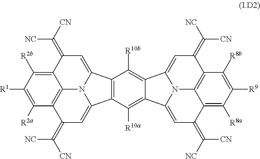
C1([R2a])=C([R1])C([R2b])=C2C3=C1C(=C([CN])[NC])C=C1C4=C(C(=CC2=C([CN])[NC])N31)C([R10b])=C1C(=C4[R10a])C2=CC(=C([NC])[CN])C3=C([R8a])C([R9])=C([R8b])C4=C3N2C1=CC4=C([NC])[CN]
